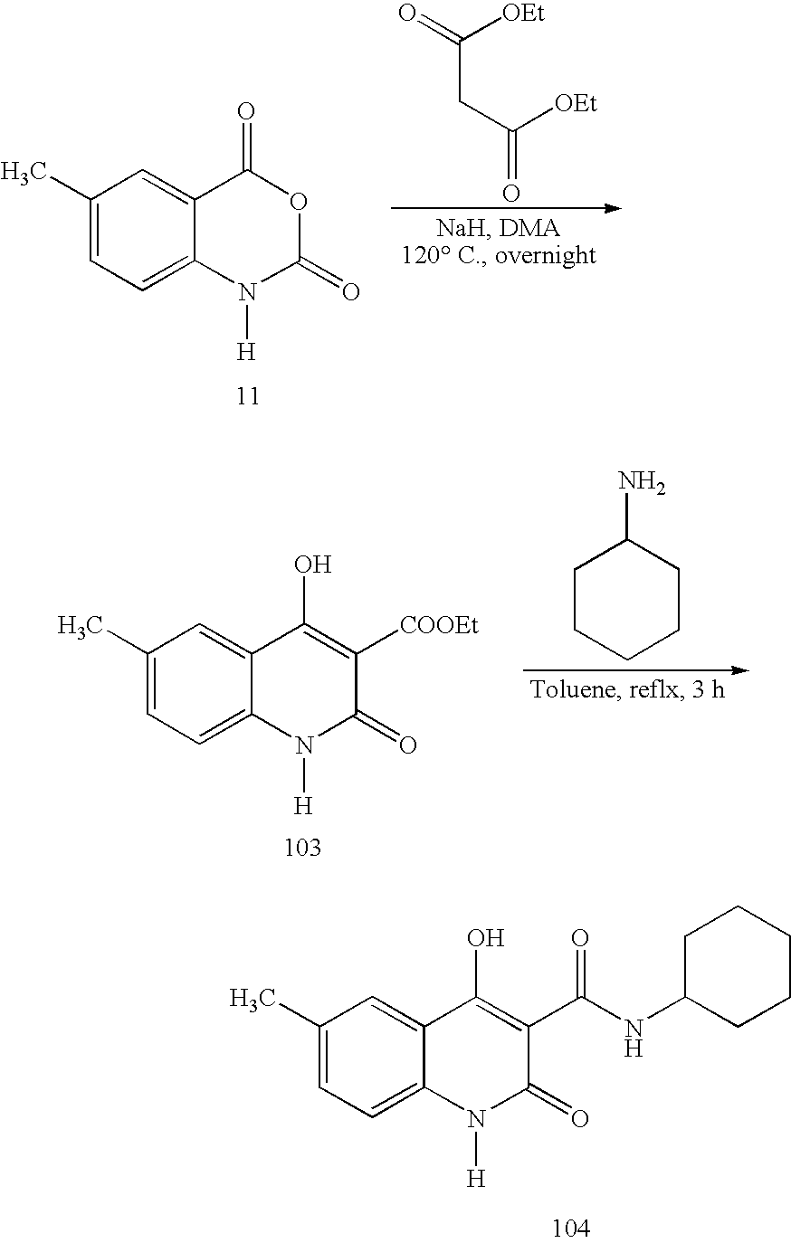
C1(C)=CC=C2C(=C1)C(O)=C(C(=O)NC1CCCCC1)C(=O)N2[H].C1(C)=CC=C2C(=C1)C(=O)OC(=O)N2[H].O=C([OEt])CC(=O)[OEt].C1(C)=CC=C2C(=C1)C(O)=C([COOEt])C(=O)N2[H].C1CCCCC1N
